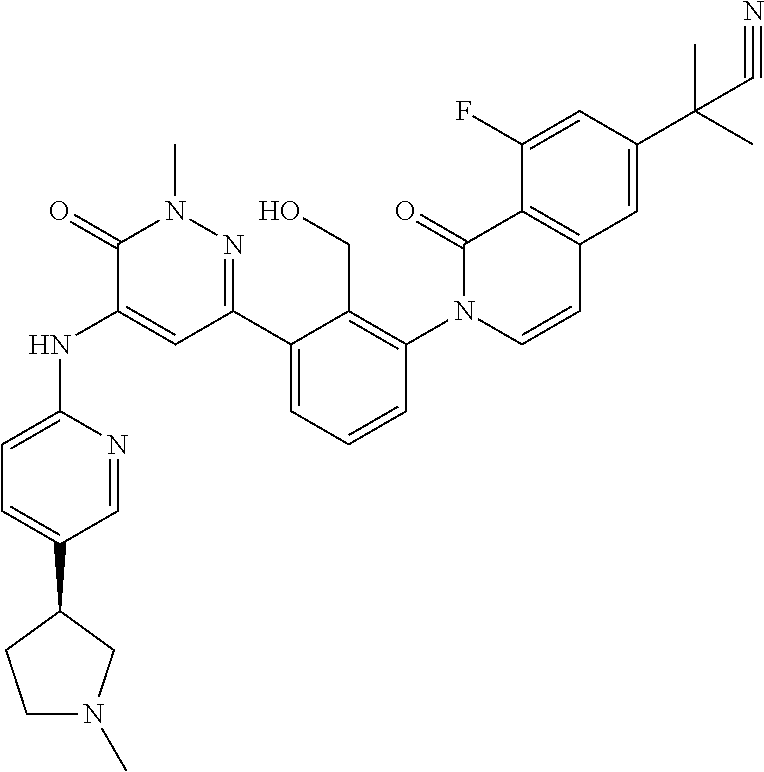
C1=NC(NC2=CC(C3=CC=CC(N4C=CC5=C(C4=O)C(F)=CC(C(C)(C)C#N)=C5)=C3CO)=NN(C)C2=O)=CC=C1C1CN(C)CC1
